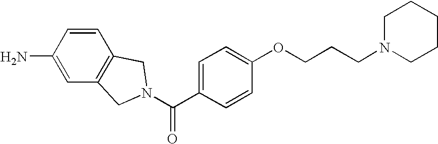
C1=CC(N)=CC2=C1CN(C(C1=CC=C(OCCCN3CCCCC3)C=C1)=O)C2
